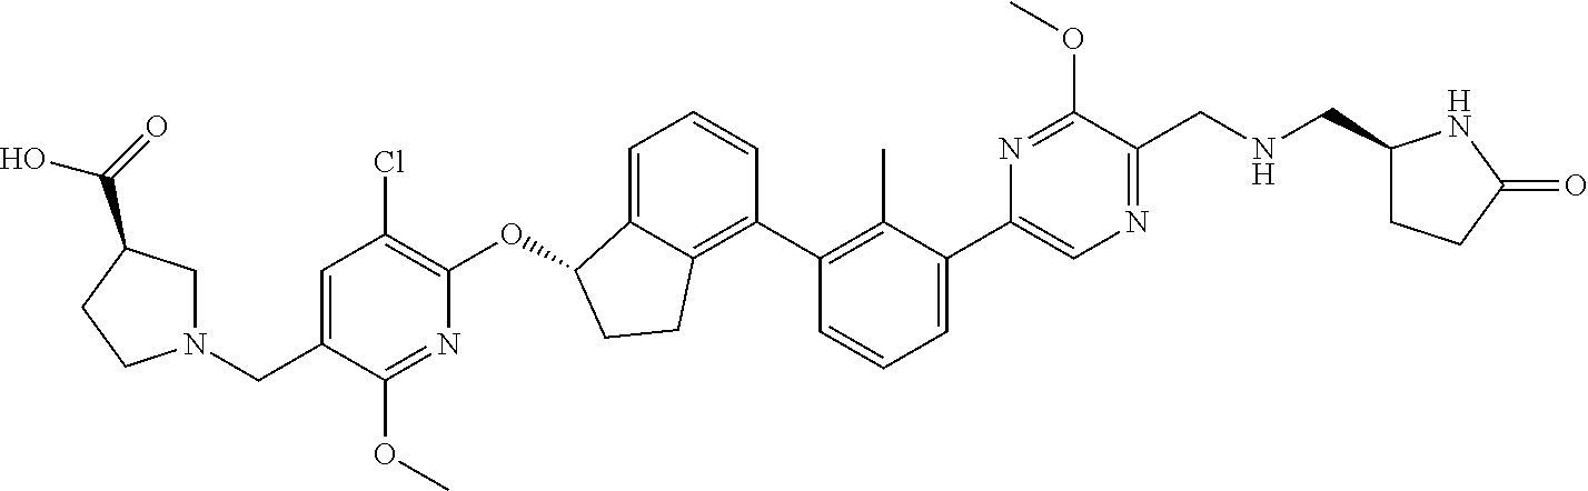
O(C1C2=CC=CC(C3=C(C)C(C4=CN=C(CNCC5CCC(=O)N5)C(OC)=N4)=CC=C3)=C2CC1)C1=C(Cl)C=C(CN2CC(C(=O)O)CC2)C(OC)=N1
